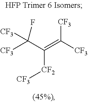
[CF3]C(C(=C([CF3])[CF3])[CF2][CF3])([CF3])F
